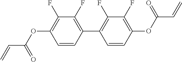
C(C(OC1=C(F)C(F)=C(C2=C(F)C(F)=C(OC(C=C)=O)C=C2)C=C1)=O)=C
